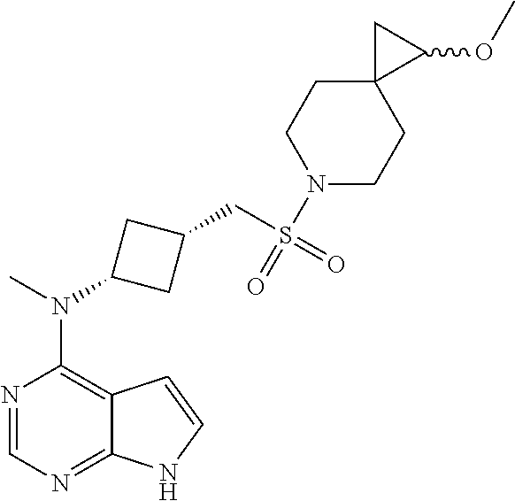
N1=CN=C2C(=C1N(C)C1CC(CS(N3CCC4(CC3)C(OC)C4)(=O)=O)C1)C=CN2
